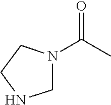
C1N(C(C)=O)CCN1
